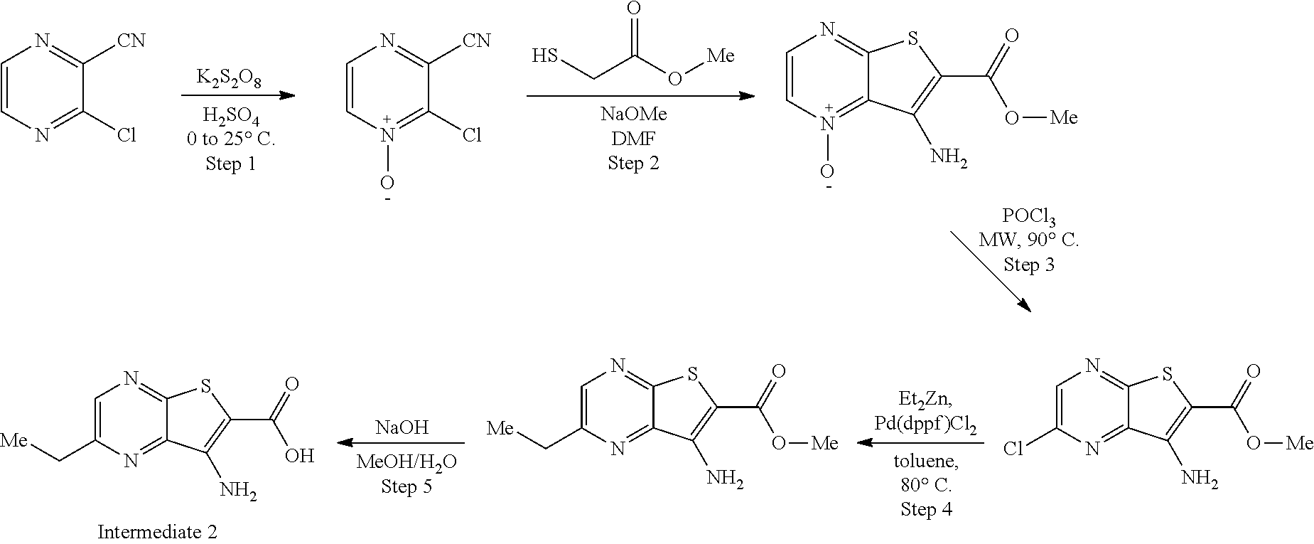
ClC1=NC=CN=C1[CN].[K2S2O8].ClC1=N(O)C=CN=C1[CN].[Me]OC(CS)=O.C1(N)=C(C(=O)O[Me])SC2=NC=CN(O)=C12.C1(N)=C(C(=O)O[Me])SC2=NC=C(Cl)N=C12.C1(N)=C(C(=O)O[Me])SC2=NC=C(C[Me])N=C12.[NaOH].C1(N)=C(C(=O)O)SC2=NC=C(C[Me])N=C12
